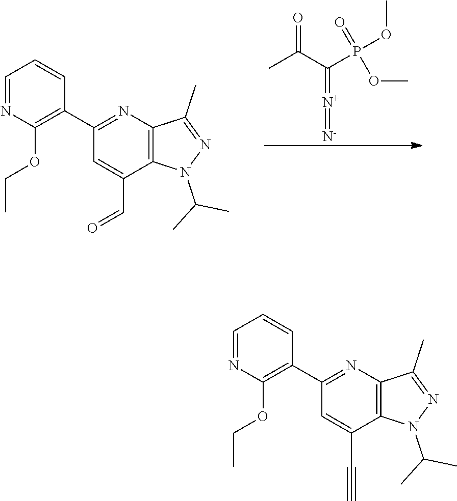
CC(C(P(OC)(=O)OC)=[N+]=[N-])=O.C1(C2=C(OCC)N=CC=C2)=NC2=C(C(C=O)=C1)N(C(C)C)N=C2C.C1(C2=C(OCC)N=CC=C2)=NC2=C(C(C#C)=C1)N(C(C)C)N=C2C
